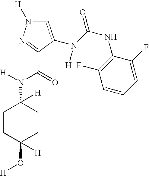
C1(N([H])C(=O)C2=NN([H])C=C2N(C(NC2=C(F)C=CC=C2F)=O)[H])([H])CCC(O[H])([H])CC1
